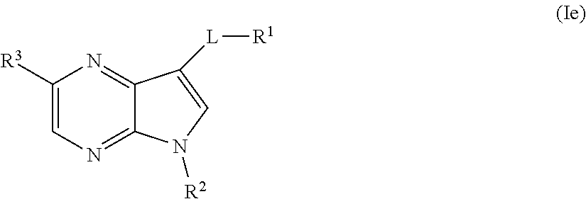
C1([R3])=CN=C2C(=N1)C([L][R1])=CN2[R2]
